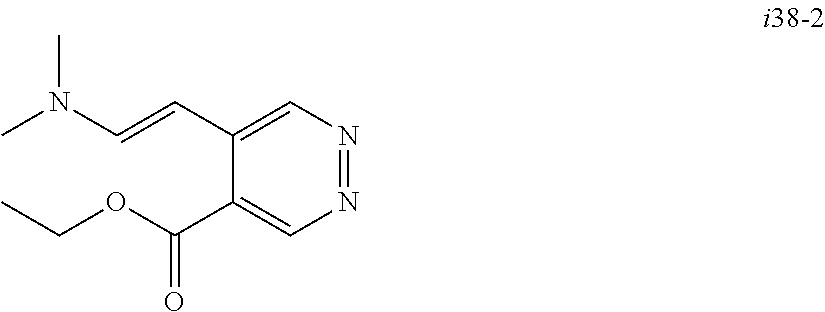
CN(C)C=CC1=CN=NC=C1C(OCC)=O
